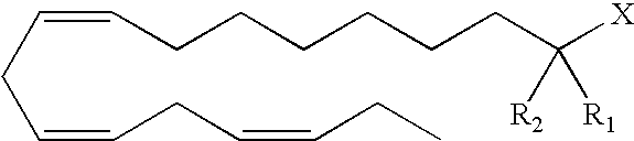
[X]C(CCCCCCC=CCC=CCC=CCC)([R2])[R1]
